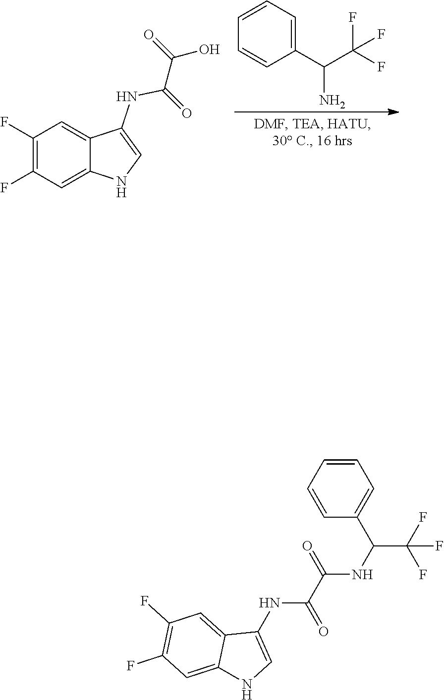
C1=CC(C(C(F)(F)F)N)=CC=C1.C1=C2C(NC(=O)C(=O)O)=CNC2=CC(F)=C1F.C12=CC(F)=C(F)C=C1C(NC(C(=O)NC(C1=CC=CC=C1)C(F)(F)F)=O)=CN2
